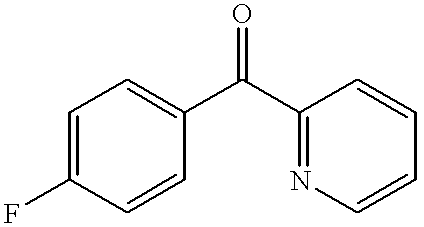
C1=C(F)C=CC(C(C2=NC=CC=C2)=O)=C1
